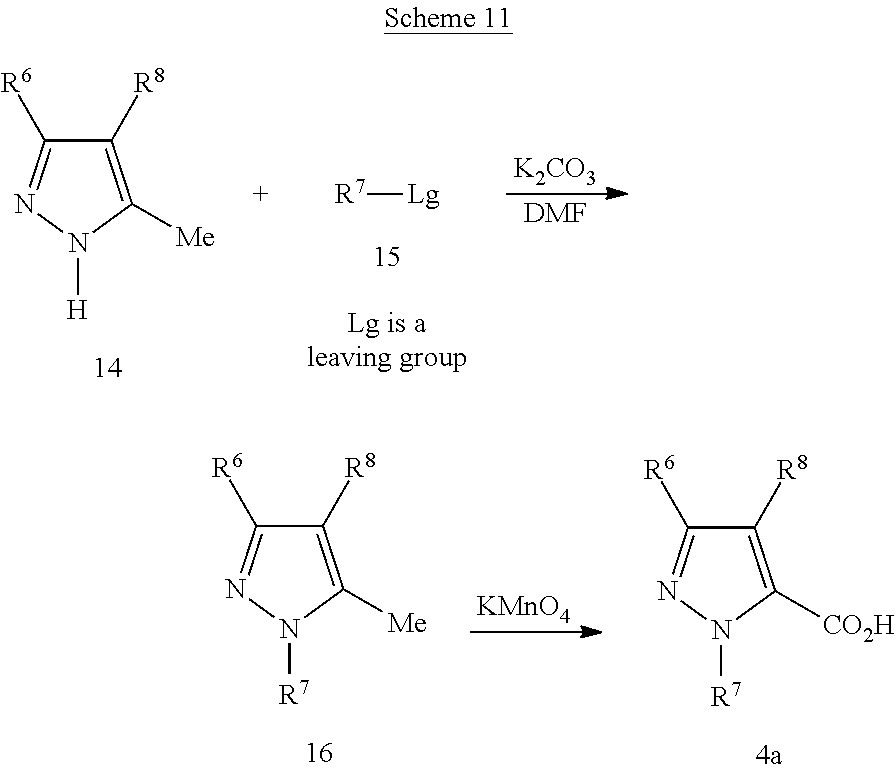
[DMF].[K2CO3].C1([R8])=C([Me])N([H])N=C1[R6].[R7][Lg].C1([R8])=C([Me])N([R7])N=C1[R6].[KMnO4].C1([R8])=C([CO2H])N([R7])N=C1[R6]
